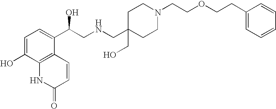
C1=C(O)C2=C(C(C(CNCC3(CO)CCN(CCOCCC4=CC=CC=C4)CC3)O)=C1)C=CC(=O)N2
